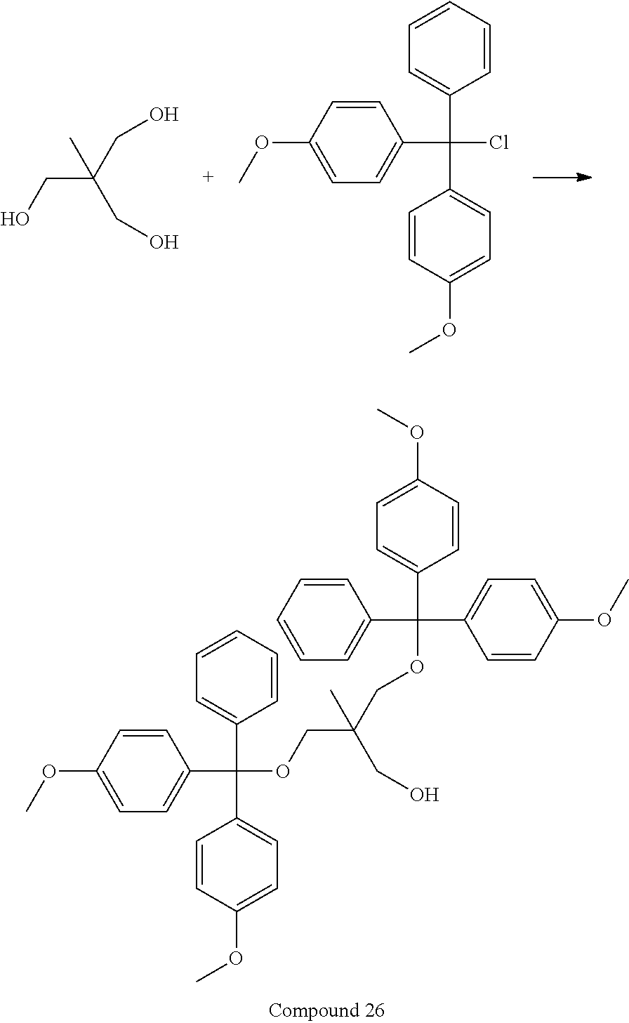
C1=CC(OC)=CC=C1C(OCC(COC(C1=CC=CC=C1)(C1=CC=C(OC)C=C1)C1=CC=C(OC)C=C1)(CO)C)(C1=CC=CC=C1)C1=CC=C(OC)C=C1.C1=CC(OC)=CC=C1C(Cl)(C1=CC=CC=C1)C1=CC=C(OC)C=C1.OCC(CO)(CO)C
